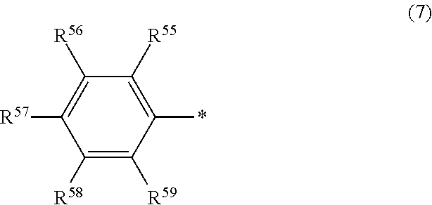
C1([R58])=C([R59])C(*)=C([R55])C([R56])=C1[R57]
